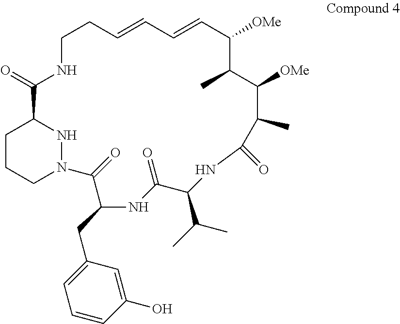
C1CCN2NC1C(=O)NCCC=CC=CC([OMe])C(C)C([OMe])C(C)C(=O)NC(C(C)C)C(=O)NC(CC1=CC=CC(O)=C1)C2=O
